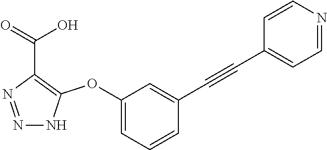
N1=NC(C(=O)O)=C(OC2=CC=CC(C#CC3=CC=NC=C3)=C2)N1
